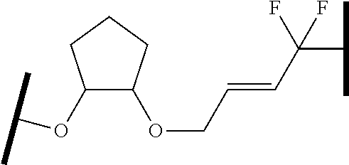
C1(OC(C)C)C(OCC=CC(F)(C(C)C)F)CCC1
